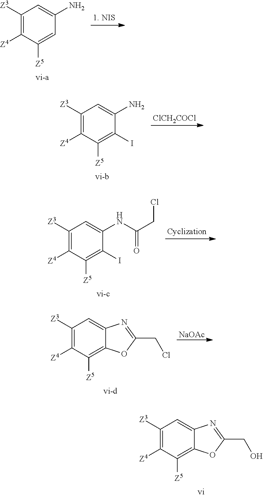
C1([Z3])=C([Z4])C([Z5])=C2C(=C1)N=C(CO)O2.C1([Z3])=C([Z4])C([Z5])=CC(N)=C1.C1([Z3])=C([Z4])C([Z5])=C(I)C(N)=C1.[ClCH2COCl].C1([Z3])=C([Z4])C([Z5])=C(I)C(NC(CCl)=O)=C1.C1([Z3])=C([Z4])C([Z5])=C2C(=C1)N=C(CCl)O2.[NaOAc]
